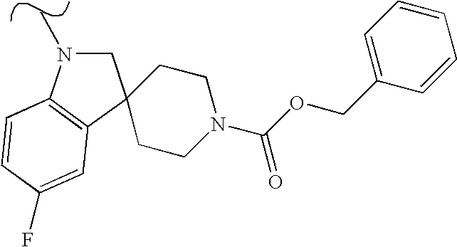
C1N(C)C2=C(C13CCN(C(OCC1=CC=CC=C1)=O)CC3)C=C(F)C=C2
